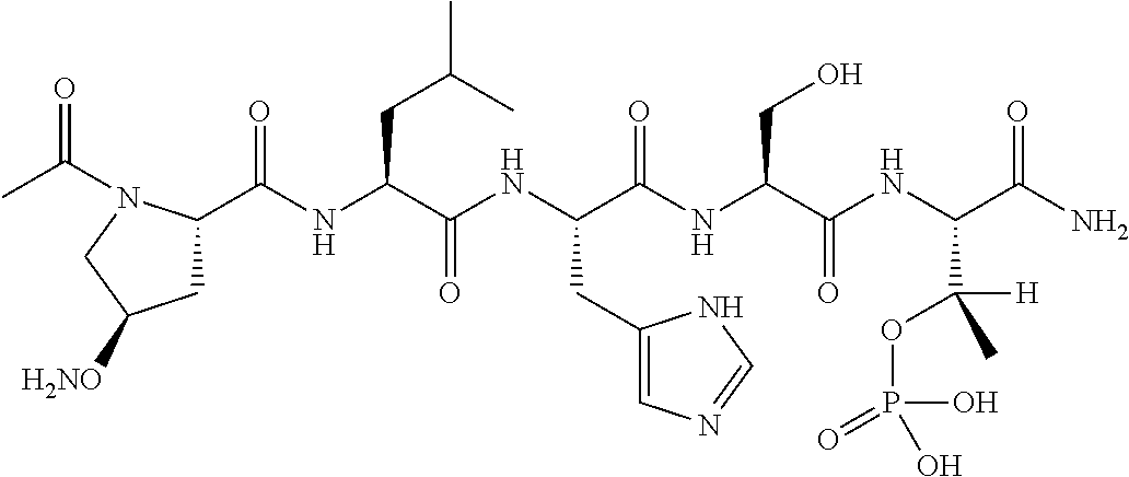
CC(=O)N1C(C(NC(C(NC(C(NC(C(NC(C(N)=O)C([H])(C)OP(=O)(O)O)=O)CO)=O)CC2=CN=CN2)=O)CC(C)C)=O)CC([H2NO])C1
